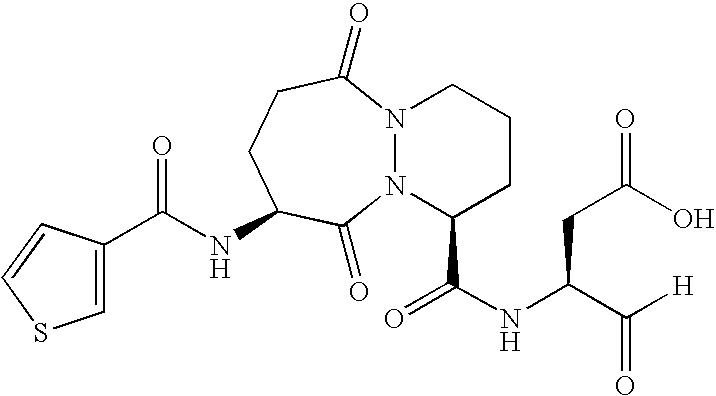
C1=C(C(NC2CCC(=O)N3N(C2=O)C(C(NC(C([H])=O)CC(O)=O)=O)CCC3)=O)C=CS1
